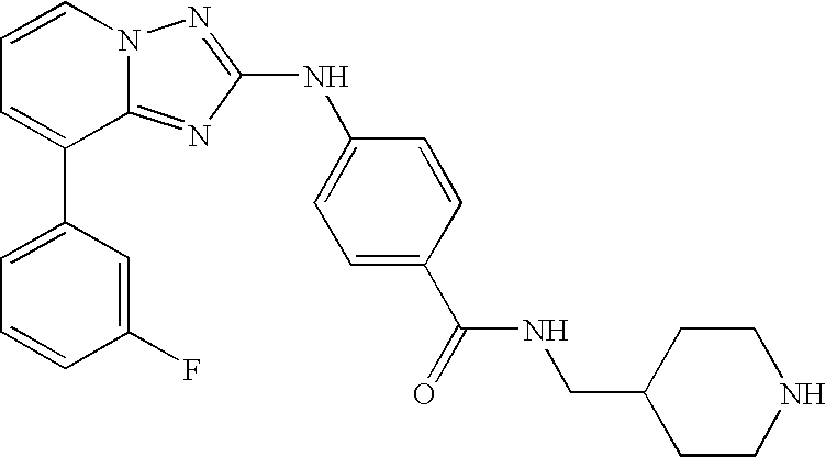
C1=C(C2=CC=CN3C2=NC(NC2=CC=C(C(=O)NCC4CCNCC4)C=C2)=N3)C=C(F)C=C1
